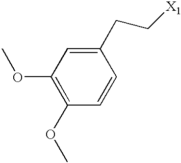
C1(OC)=C(OC)C=C(CC[X1])C=C1
